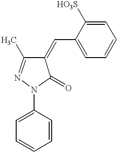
C1=C(N2C(=O)C(=CC3=CC=CC=C3[HO3S])C(C)=N2)C=CC=C1
